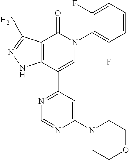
C12=C(C(C3=NC=NC(N4CCOCC4)=C3)=CN(C3=C(F)C=CC=C3F)C1=O)NN=C2N
